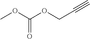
COC(OCC#C)=O
